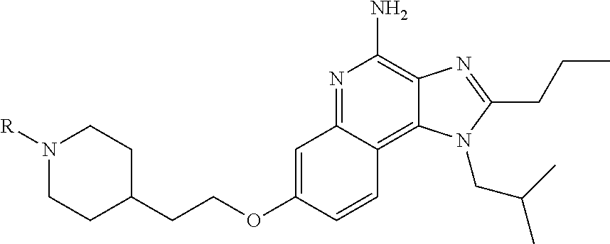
N1=C2C(=C3C(=C1N)N=C(CCC)N3CC(C)C)C=CC(OCCC1CCN([R])CC1)=C2
